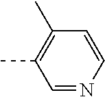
C1(C)=C(C)C=CN=C1
